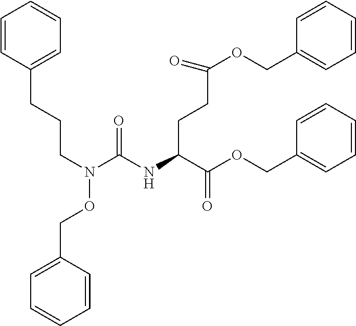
C(N(C(NC(C(OCC1=CC=CC=C1)=O)CCC(OCC1=CC=CC=C1)=O)=O)OCC1=CC=CC=C1)CCC1=CC=CC=C1
